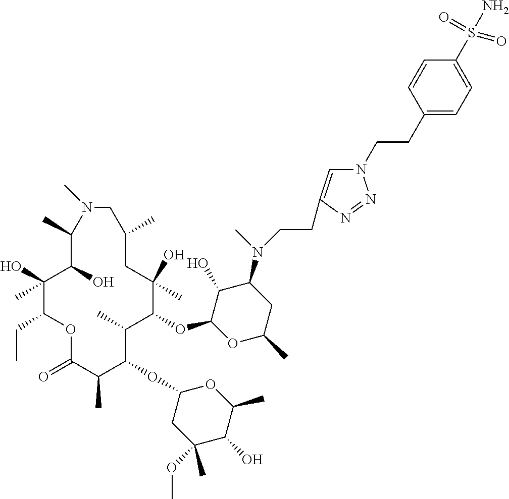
C1(O)C(OC2C(C)C(OC3CC(OC)(C)C(O)C(C)O3)C(C)C(=O)OC(CC)C(O)(C)C(O)C(C)N(C)CC(C)CC2(O)C)OC(C)CC1N(C)CCC1=CN(CCC2=CC=C(S(N)(=O)=O)C=C2)N=N1
